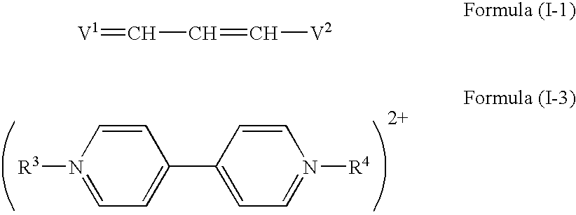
C1=CN([R3])=CC=C1C1=CC=N([R4])C=C1.[V1]=CC=C[V2]
